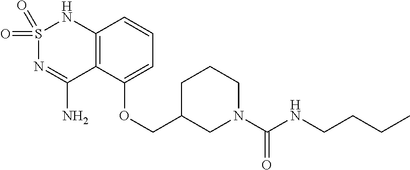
C12=C(C(OCC3CN(C(NCCCC)=O)CCC3)=CC=C1)C(N)=NS(=O)(=O)N2
